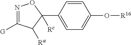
N1=C([G])C([Ra])C([Rc])(C2=CC=C(O[R16])C=C2)O1
